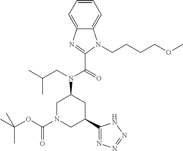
C1N(C(OC(C)(C)C)=O)CC(C2=NN=NN2)CC1N(CC(C)C)C(=O)C1=NC2=CC=CC=C2N1CCCCOC
